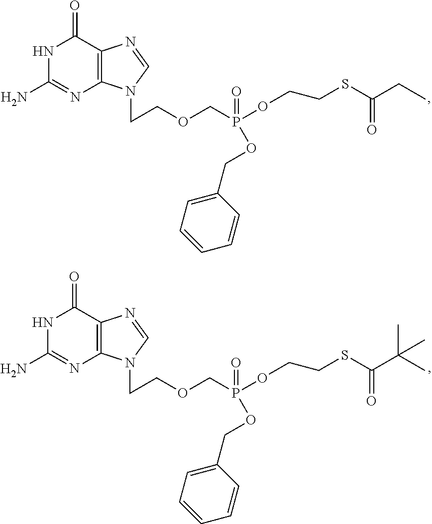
N1C(N)=NC2=C(C1=O)N=CN2CCOCP(OCCSC(CC)=O)(=O)OCC1=CC=CC=C1.N1C(N)=NC2=C(C1=O)N=CN2CCOCP(OCCSC(C(C)(C)C)=O)(=O)OCC1=CC=CC=C1
